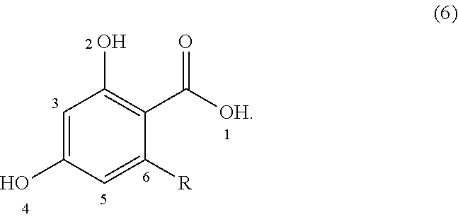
C1=C(O)C=C([R])C(C([OH])=O)=C1O
